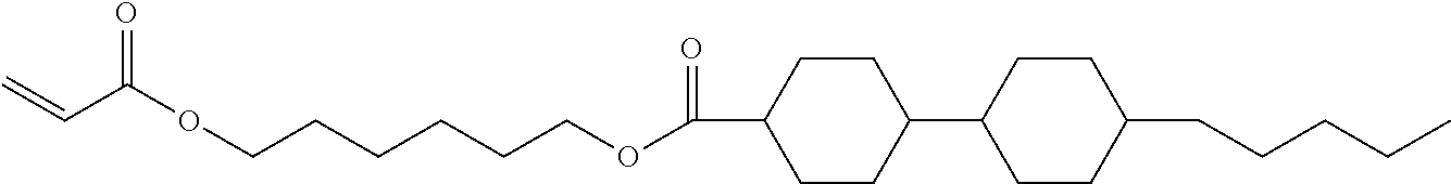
C(=C)C(OCCCCCCOC(C1CCC(C2CCC(CCCCC)CC2)CC1)=O)=O
